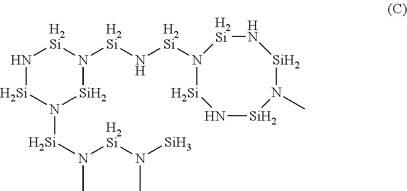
N1[Si]N(C)[Si]N[H2Si]N([H2Si]N[H2Si]N2[H2Si]N[Si]N([Si]N(C)[H2Si]N([Si])C)[Si]2)[Si]1
